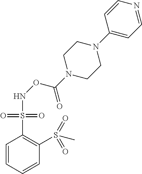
C1=CC=CC(S(C)(=O)=O)=C1S(=O)(=O)NOC(N1CCN(C2=CC=NC=C2)CC1)=O
